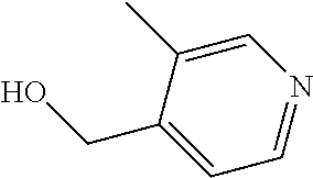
C1(CO)=CC=NC=C1C
